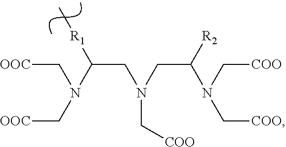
[OOC]CN(C([R1]C)CN(CC([R2])N(C[COO])C[COO])C[COO])C[OOC]
